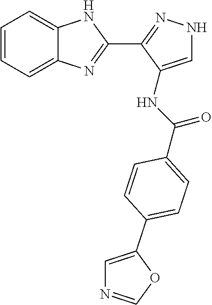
C1=CC=C2C(=C1)NC(C1=NNC=C1NC(=O)C1=CC=C(C3=CN=CO3)C=C1)=N2
